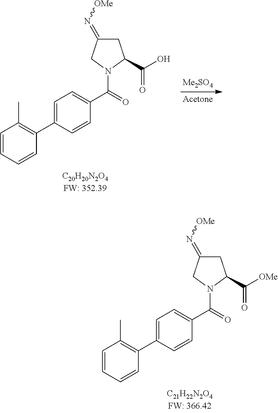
C1(C(=O)N2CC(=N[OMe])CC2C([OMe])=O)=CC=C(C2=C(C)C=CC=C2)C=C1.C1(C(=O)N2CC(=N[OMe])CC2C(O)=O)=CC=C(C2=C(C)C=CC=C2)C=C1
